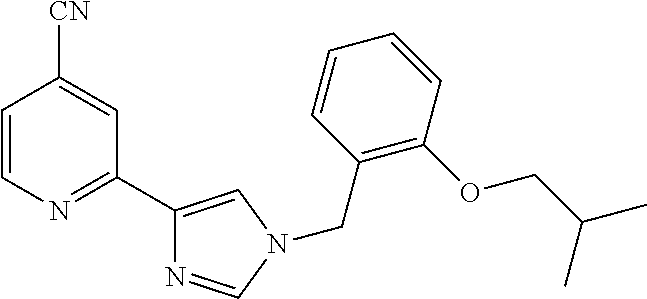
C1=CN=C(C2=CN(CC3=C(OCC(C)C)C=CC=C3)C=N2)C=C1[CN]
